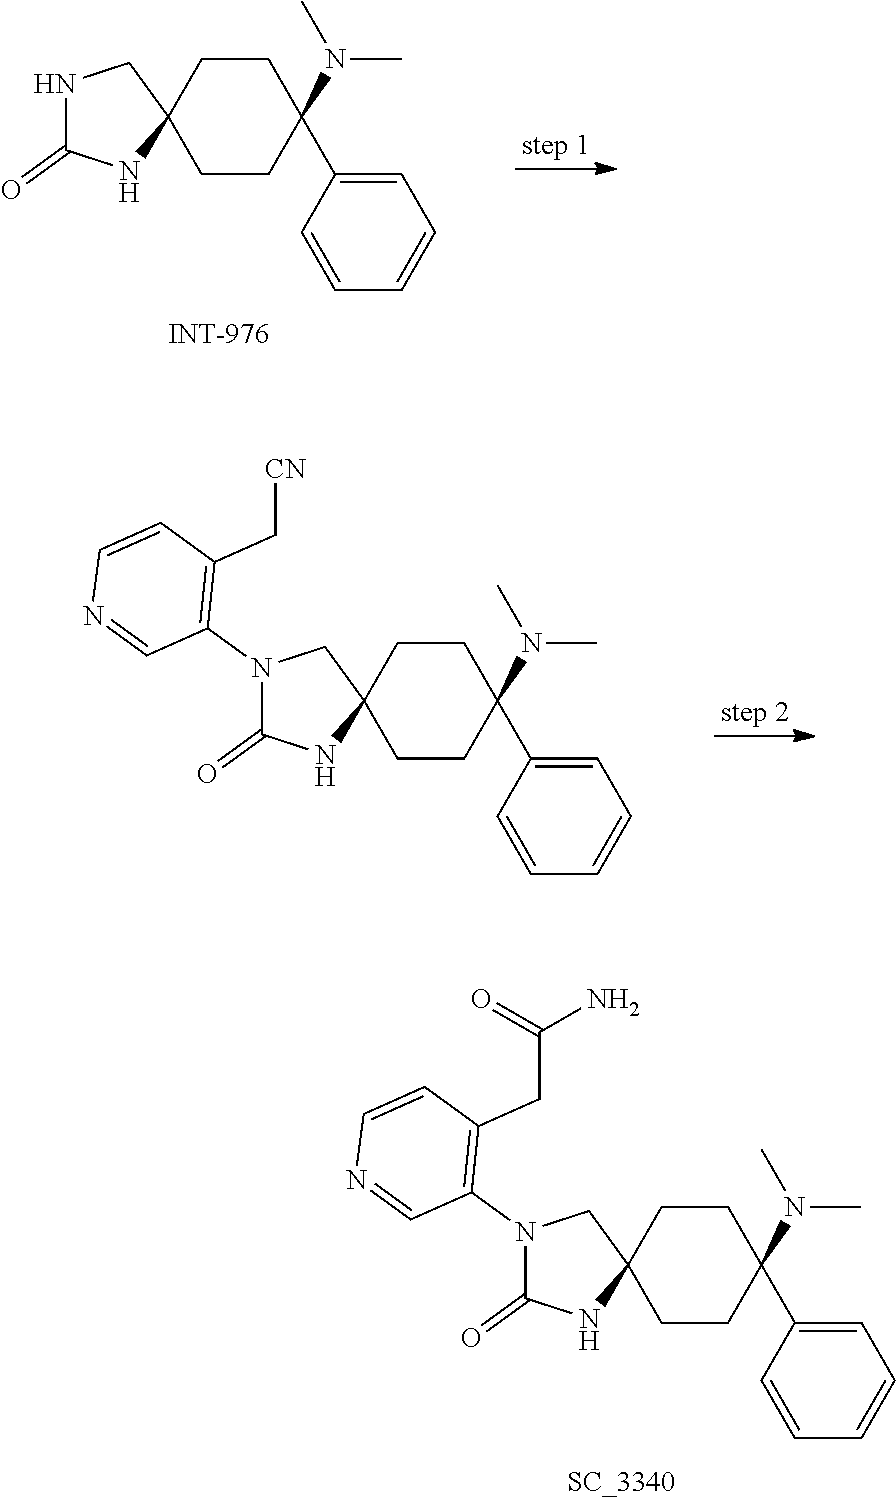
C1CC(C2=CC=CC=C2)(N(C)C)CCC12CNC(=O)N2.C1CC(C2=CC=CC=C2)(N(C)C)CCC12CN(C1=C(C[CN])C=CN=C1)C(=O)N2.C1CC(C2=CC=CC=C2)(N(C)C)CCC12CN(C1=C(CC(=O)N)C=CN=C1)C(=O)N2
